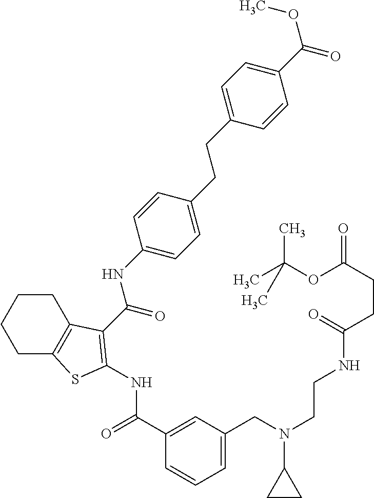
C1(C(=O)NC2=C(C(NC3=CC=C(CCC4=CC=C(C(OC)=O)C=C4)C=C3)=O)C3=C(CCCC3)S2)=CC(CN(CCNC(CCC(=O)OC(C)(C)C)=O)C2CC2)=CC=C1
